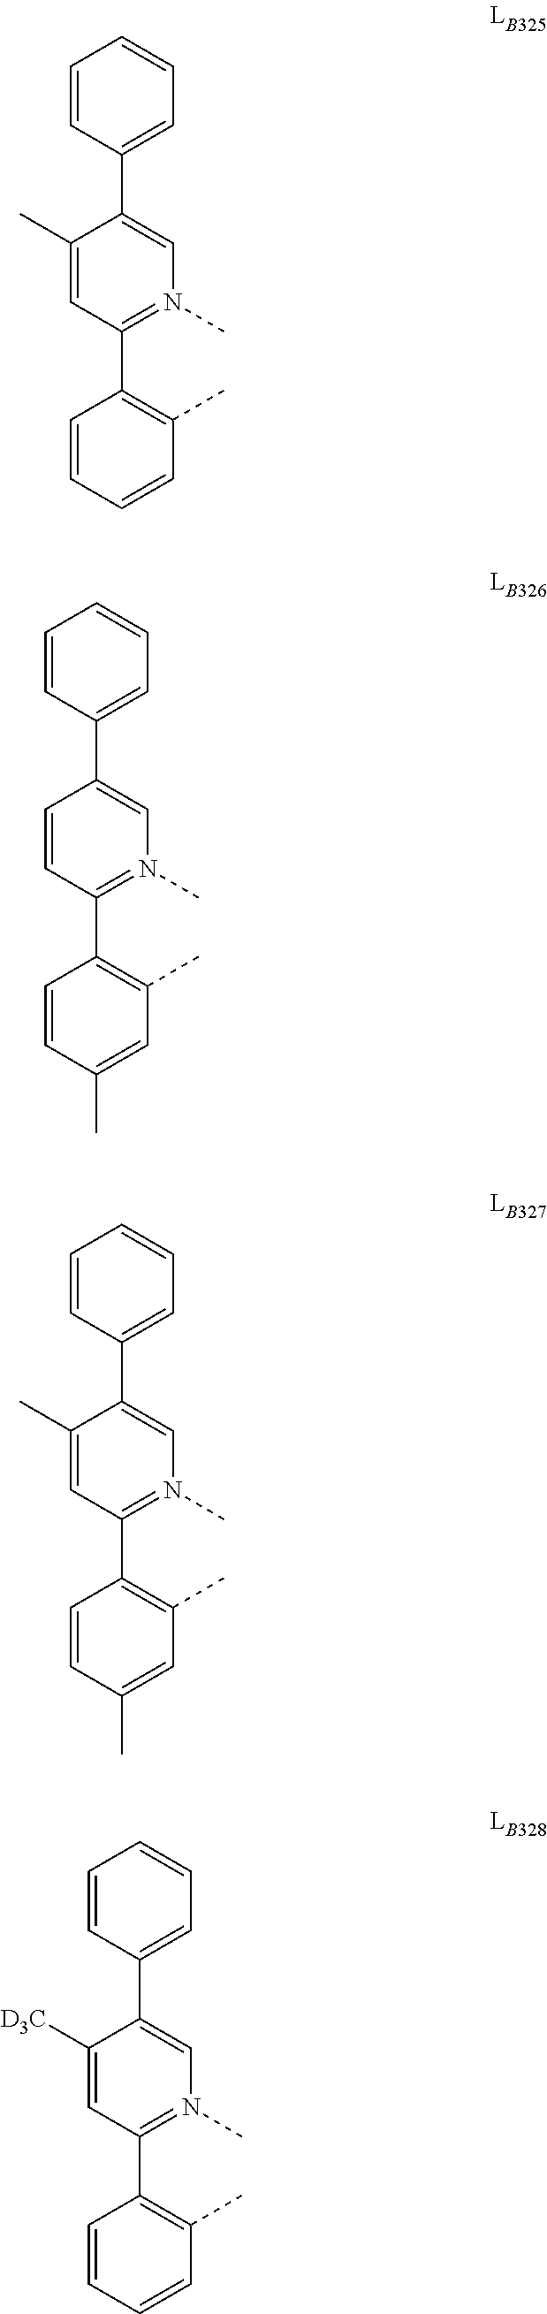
C1(C)=CC(C2=C(C)C=CC=C2)=N(C)C=C1C1=CC=CC=C1.C1=CC(C2=C(C)C=C(C)C=C2)=N(C)C=C1C1=CC=CC=C1.C1(C)=CC(C2=C(C)C=C(C)C=C2)=N(C)C=C1C1=CC=CC=C1.C1([D3C])=CC(C2=C(C)C=CC=C2)=N(C)C=C1C1=CC=CC=C1
